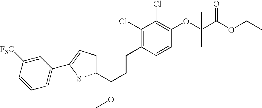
C1(C(CCC2=C(Cl)C(Cl)=C(OC(C(OCC)=O)(C)C)C=C2)OC)=CC=C(C2=CC=CC([F3C])=C2)S1
